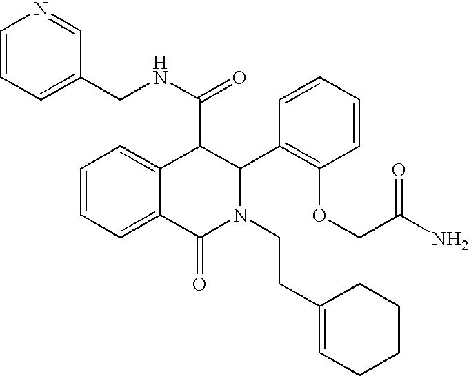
C1=CC=C2C(=C1)C(C(=O)NCC1=CC=CN=C1)C(C1=C(OCC(N)=O)C=CC=C1)N(CCC1=CCCCC1)C2=O
